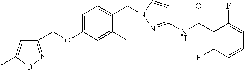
C1(C(NC2=NN(CC3=CC=C(OCC4=NOC(C)=C4)C=C3C)C=C2)=O)=C(F)C=CC=C1F
